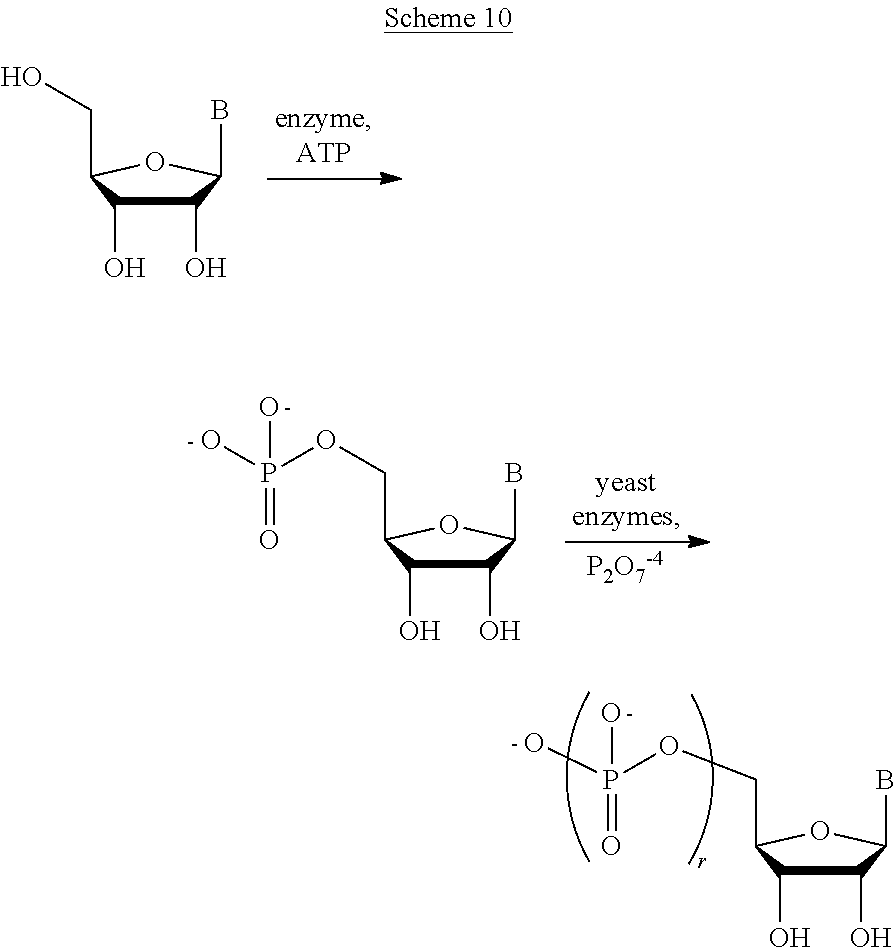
C1(O)C(O)C(CO)OC1B.C1(O)C(O)C(COP(O)(O)=O)OC1B.[P2O7-4].C1(O)C(O)C(COP(O)(O)=O)OC1B
